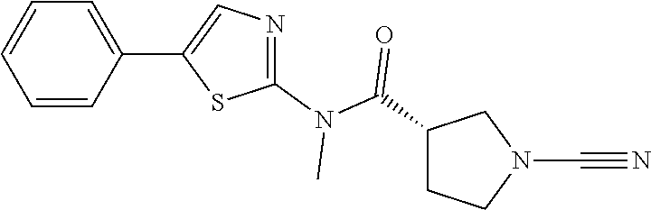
C1=CC=CC(C2=CN=C(N(C(C3CCN(C#N)C3)=O)C)S2)=C1
